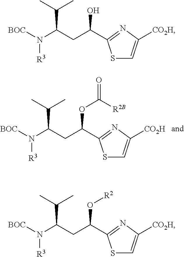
N([R3])([BOC])C(CC(OC([R2B])=O)C1=NC([CO2H])=CS1)C(C)C.N([R3])([BOC])C(CC(O)C1=NC([CO2H])=CS1)C(C)C.N([R3])([BOC])C(CC(O[R2])C1=NC([CO2H])=CS1)C(C)C
